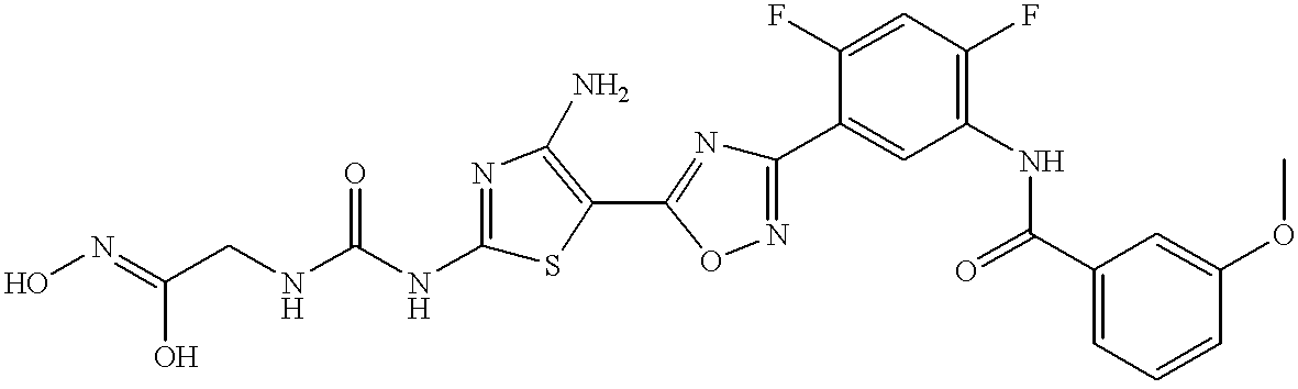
C(CNC(NC1=NC(N)=C(C2=NC(C3=CC(NC(C4=CC=CC(OC)=C4)=O)=C(F)C=C3F)=NO2)S1)=O)(=NO)O
